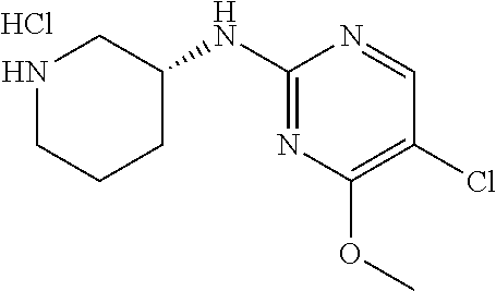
C1(NC2=NC(OC)=C(Cl)C=N2)CCCNC1.Cl
